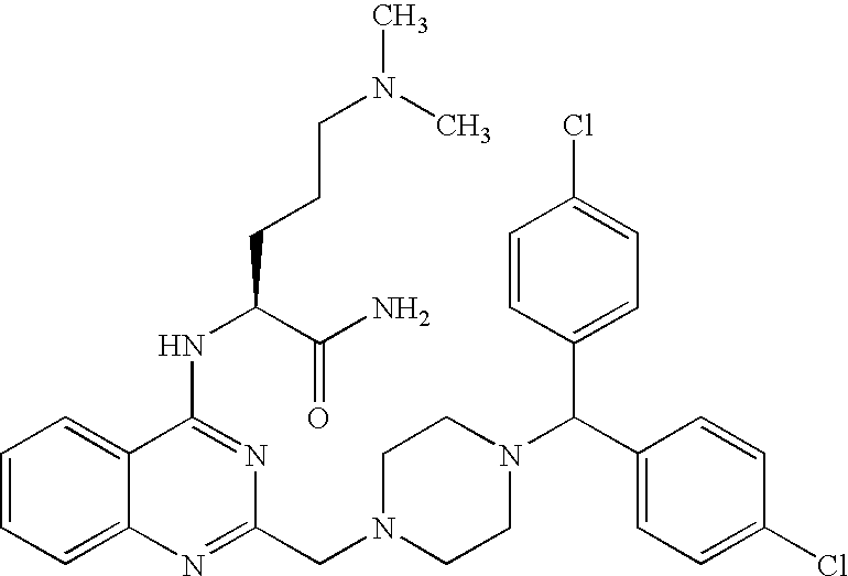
C12=CC=CC=C1C(NC(C(=O)N)CCCN(C)C)=NC(CN1CCN(C(C3=CC=C(Cl)C=C3)C3=CC=C(Cl)C=C3)CC1)=N2
